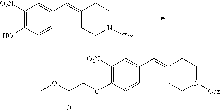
C1([O2N])=C(O)C=CC(C=C2CCN([Cbz])CC2)=C1.C1([O2N])=C(OCC(OC)=O)C=CC(C=C2CCN([Cbz])CC2)=C1
